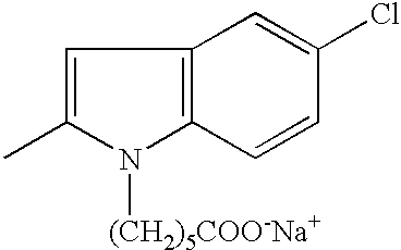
C1=C(C)N([(CH2)5COO-Na+])C2=C1C=C(Cl)C=C2
